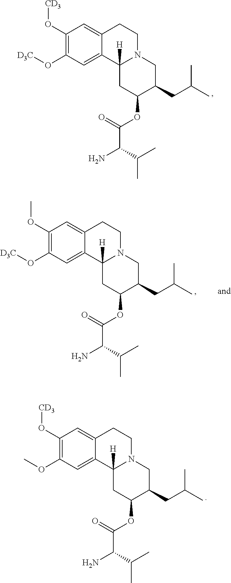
C1(O[CD3])=C(O[D3C])C=C2C(=C1)CCN1C2([H])CC(OC(C(C(C)C)N)=O)C(CC(C)C)C1.C1(O[CD3])=C(OC)C=C2C(=C1)CCN1C2([H])CC(OC(C(C(C)C)N)=O)C(CC(C)C)C1.C1(OC)=C(O[D3C])C=C2C(=C1)CCN1C2([H])CC(OC(C(C(C)C)N)=O)C(CC(C)C)C1
